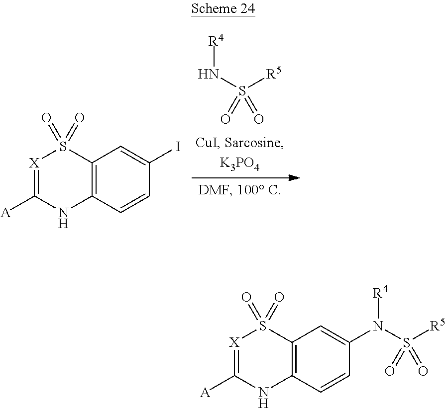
C12=C(C=CC(I)=C1)NC([A])=[X]S2(=O)=O.[R4]NS([R5])(=O)=O.C12=C(C=CC(N([R4])S([R5])(=O)=O)=C1)NC([A])=[X]S2(=O)=O
